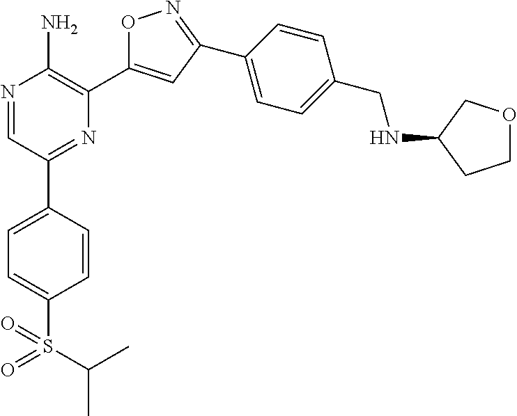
N1=CC(C2=CC=C(S(C(C)C)(=O)=O)C=C2)=NC(C2=CC(C3=CC=C(CNC4CCOC4)C=C3)=NO2)=C1N
